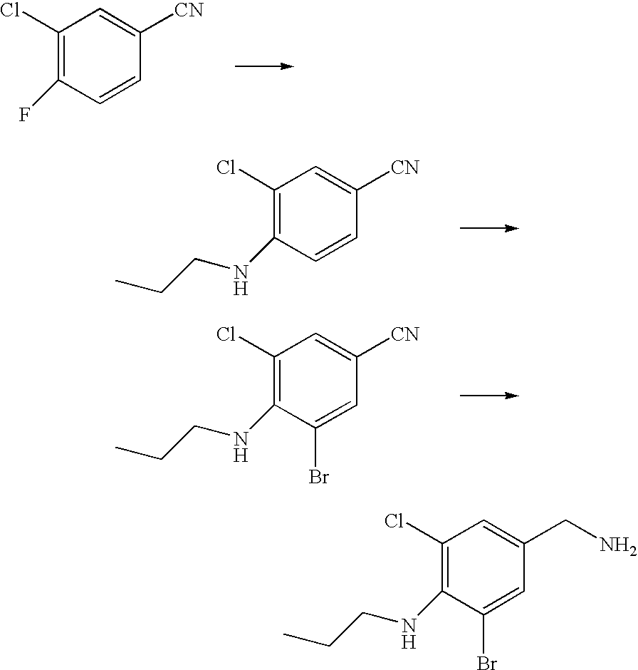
C1(Cl)=C(F)C=CC([CN])=C1.C1(Cl)=C(NCCC)C=CC([CN])=C1.C1(Cl)=C(NCCC)C(Br)=CC([CN])=C1.C1(Cl)=C(NCCC)C(Br)=CC(CN)=C1
